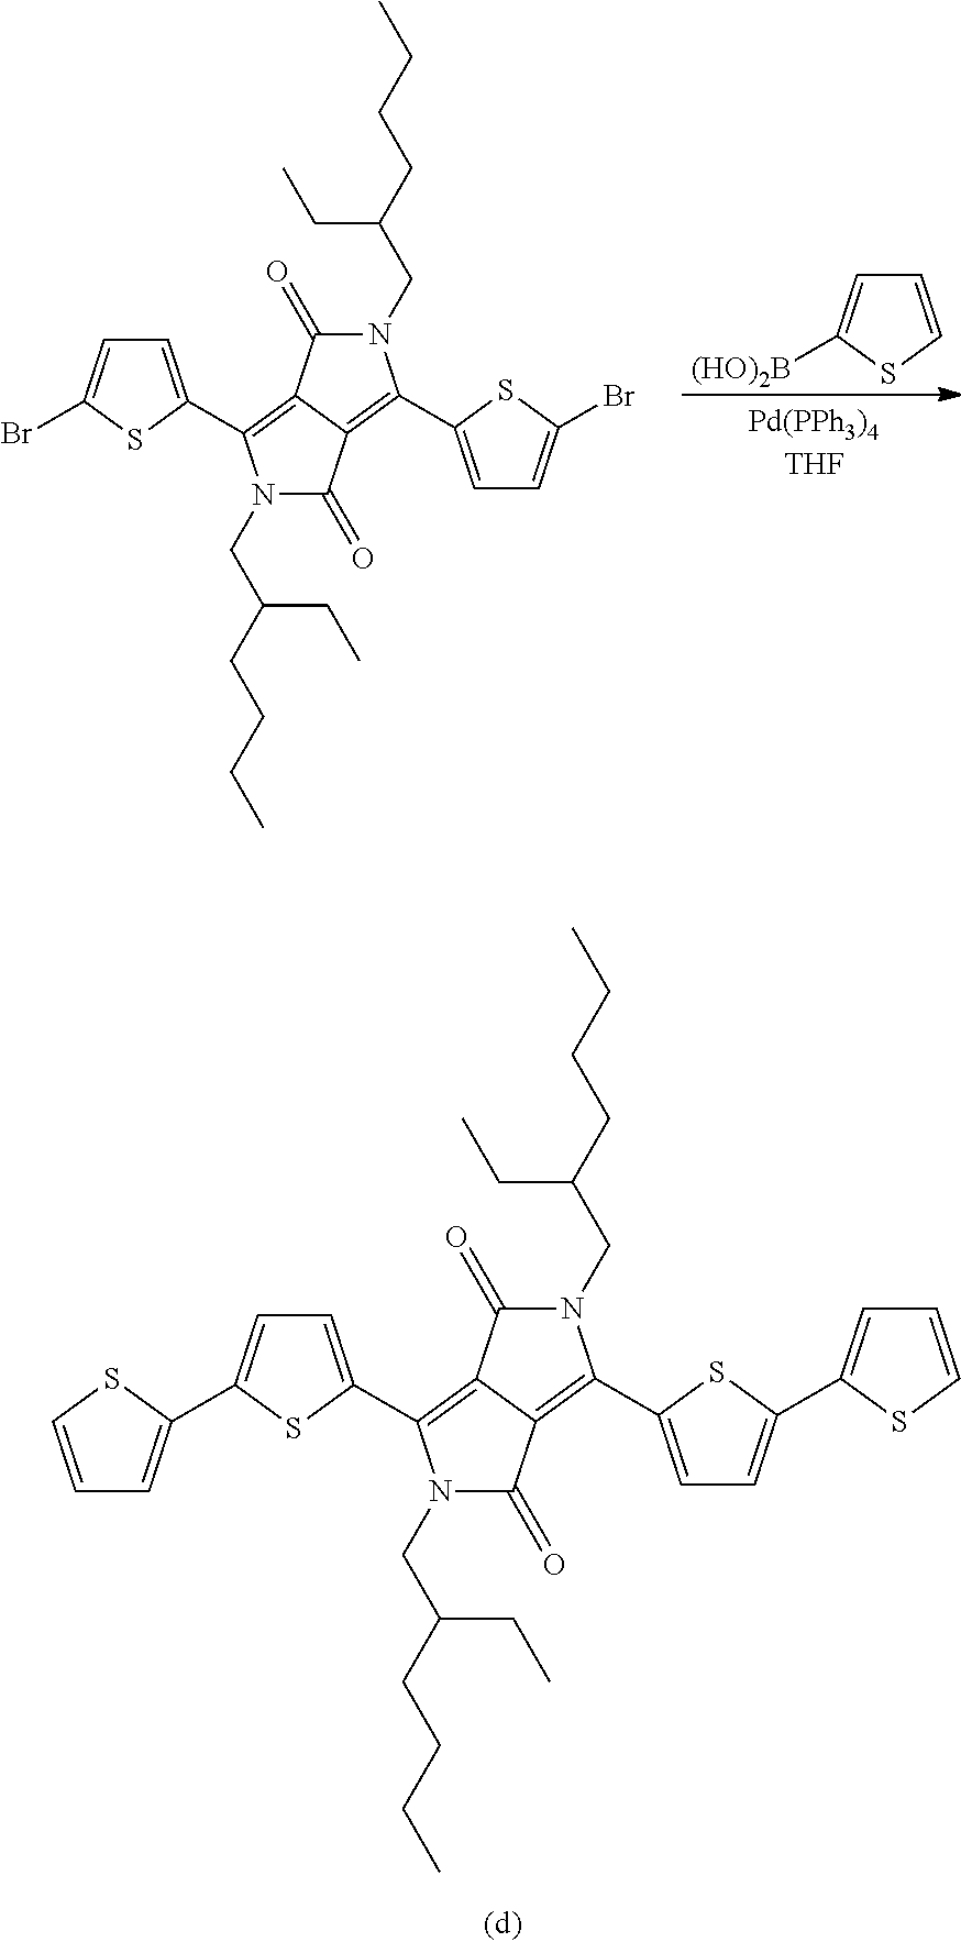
C1=CSC([(HO)2B])=C1.C1=C(C2=C3C(=O)N(CC(CCCC)CC)C(C4=CC=C(Br)S4)=C3C(=O)N2CC(CCCC)CC)SC(Br)=C1.C1=C(C2=C3C(=O)N(CC(CCCC)CC)C(C4=CC=C(C5=CC=CS5)S4)=C3C(=O)N2CC(CCCC)CC)SC(C2=CC=CS2)=C1
